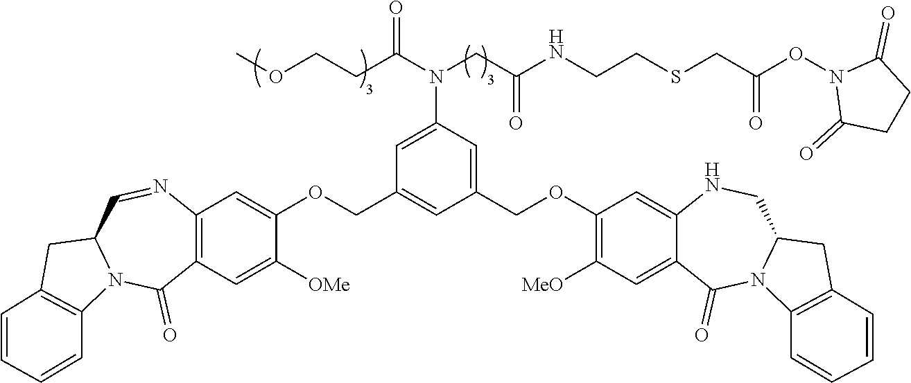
C1(COC2=CC3=C(C=C2[OMe])C(=O)N2C(C=N3)CC3=C2C=CC=C3)=CC(COC2=C([MeO])C=C3C(=C2)NCC2N(C3=O)C3=C(C2)C=CC=C3)=CC(N(C(CCOC)=O)CC(NCCSCC(ON2C(=O)CCC2=O)=O)=O)=C1
